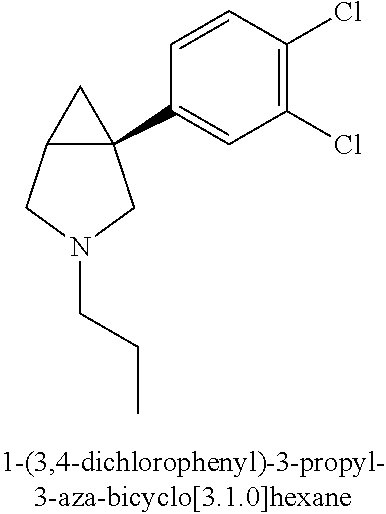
C12C(C3=CC(Cl)=C(Cl)C=C3)(C1)CN(CCC)C2
